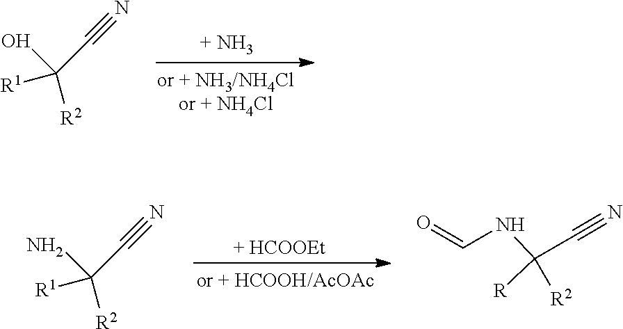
[R1]C([R2])(O)C#N.[R1]C([R2])(N)C#N.[R]C([R2])(NC=O)C#N
